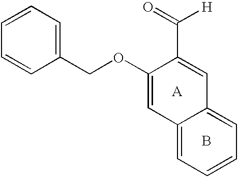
C12=CC=CC=C1C=C(C(=O)[H])C(OCC1=CC=CC=C1)=C2.[A].B
